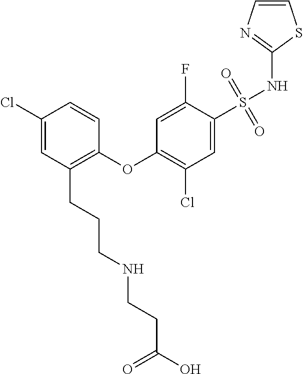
C1(Cl)=CC(CCCNCCC(O)=O)=C(OC2=C(Cl)C=C(S(NC3=NC=CS3)(=O)=O)C(F)=C2)C=C1
